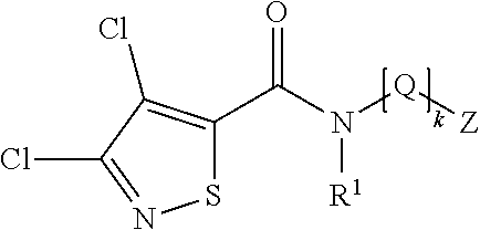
C1(C(N([Q][Z])[R1])=O)=C(Cl)C(Cl)=NS1
